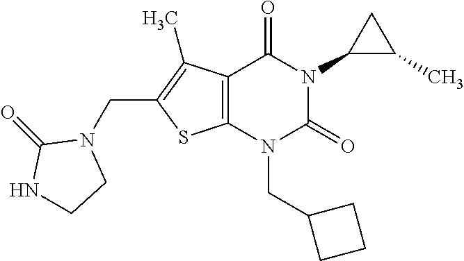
C12=C(N(CC3CCC3)C(=O)N(C3C(C)C3)C1=O)SC(CN1C(=O)NCC1)=C2C
